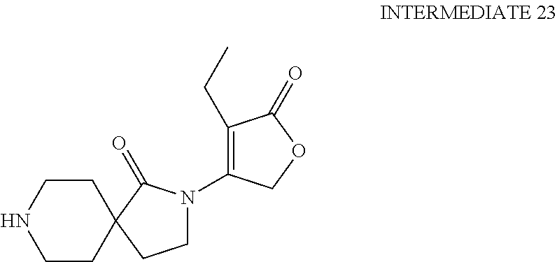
C1CNCCC12CCN(C1=C(CC)C(=O)OC1)C2=O
